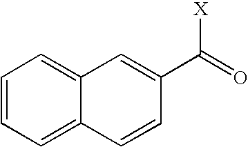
C12=CC=CC=C1C=CC(C([X])=O)=C2
